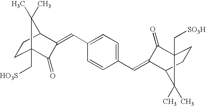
C1C2(C[HO3S])C(=O)C(=CC3=CC=C(C=C4C(=O)C5(C[SO3H])CCC4C5(C)C)C=C3)C(C1)C2(C)C
